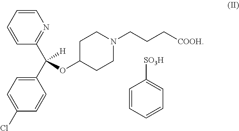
C1=CC=CC(C(C2=CC=C(Cl)C=C2)([H])OC2CCN(CCC[COOH])CC2)=N1.[SO3H]C1=CC=CC=C1
